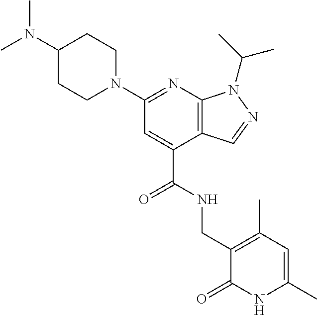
C1C(N(C)C)CCN(C2=NC3=C(C(C(=O)NCC4=C(C)C=C(C)NC4=O)=C2)C=NN3C(C)C)C1
